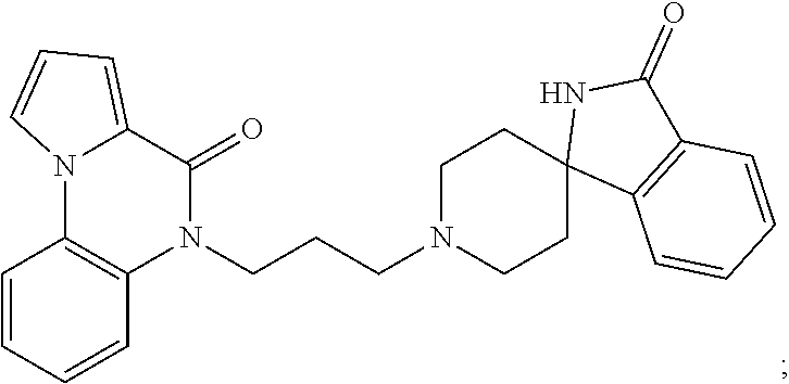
C1=CC=CC2=C1N(CCCN1CCC3(CC1)C1=C(C(=O)N3)C=CC=C1)C(=O)C1=CC=CN21
